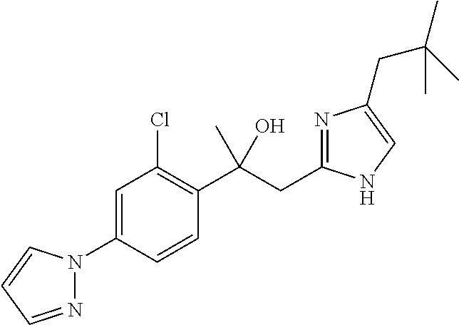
C1=C(N2N=CC=C2)C=CC(C(CC2=NC(CC(C)(C)C)=CN2)(O)C)=C1Cl
